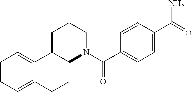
C1=CC=C2C(=C1)C1C(CC2)N(C(C2=CC=C(C(=O)N)C=C2)=O)CCC1
